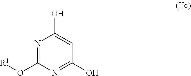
N1=C(O[R1])N=C(O)C=C1O
